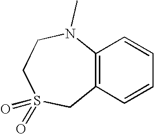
C12=C(C=CC=C1)CS(=O)(=O)CCN2C
